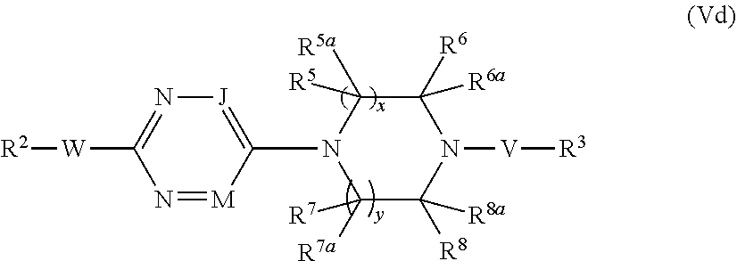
N1=[M]C(N2C([R7a])([R7])C([R8])([R8a])N([V][R3])C([R6])([R6a])C2([R5a])[R5])=[J]N=C1[W][R2]
